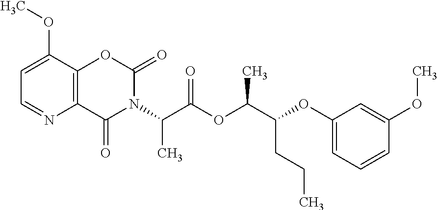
C1=C(OC)C2=C(N=C1)C(=O)N(C(C(OC(C(OC1=CC=CC(OC)=C1)CCC)C)=O)C)C(=O)O2
